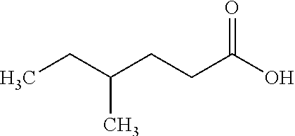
CCC(CCC(O)=O)C
